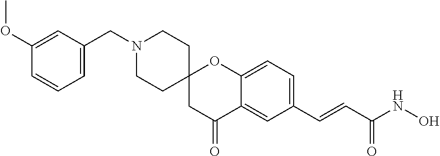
C(N1CCC2(CC1)CC(=O)C1=CC(C=CC(NO)=O)=CC=C1O2)C1=CC=CC(OC)=C1
